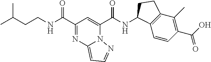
C(CNC(C1=NC2=CC=NN2C(C(NC2C3=C(C(C)=C(C(O)=O)C=C3)CC2)=O)=C1)=O)C(C)C
